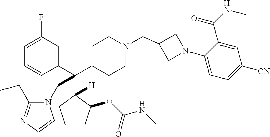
C1=C(F)C=C(C(C2CCN(CC3CN(C4=CC=C([CN])C=C4C(NC)=O)C3)CC2)(C2([H])C(OC(NC)=O)CCC2)CN2C(CC)=NC=C2)C=C1
